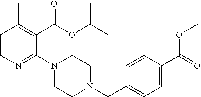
C1=CN=C(N2CCN(CC3=CC=C(C(=O)OC)C=C3)CC2)C(C(OC(C)C)=O)=C1C
